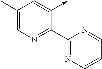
C1(C)=CN=C(C2=NC=CC=N2)C(->C)=C1
